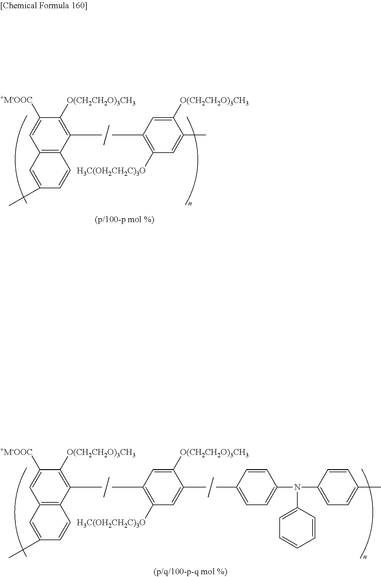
C1([H3C(OH2CH2C)3O])=C(C)C=C([O(CH2CH2O)3CH3])C(C)=C1.CC1=C([O(CH2CH2O)3CH3])C([+M-OOC])=CC2=C1C=CC(C)=C2.C1(C)=CC=C(N(C2=CC=C(C)C=C2)C2=CC=CC=C2)C=C1.C1([H3C(OH2CH2C)3O])=C(C)C=C([O(CH2CH2O)3CH3])C(C)=C1.CC1=C([O(CH2CH2O)3CH3])C([+M-OOC])=CC2=C1C=CC(C)=C2
